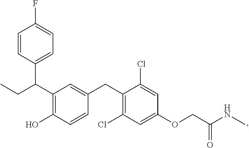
C(C1=C(O)C=CC(CC2=C(Cl)C=C(OCC(NC)=O)C=C2Cl)=C1)(C1=CC=C(F)C=C1)CC
